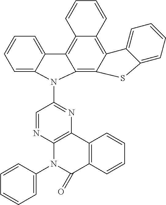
C12=C3C(=C4C(=C1C1=CC=CC=C1N2C1=NC2=C(N=C1)N(C1=CC=CC=C1)C(=O)C1=C2C=CC=C1)C=CC=C4)C1=CC=CC=C1S3
